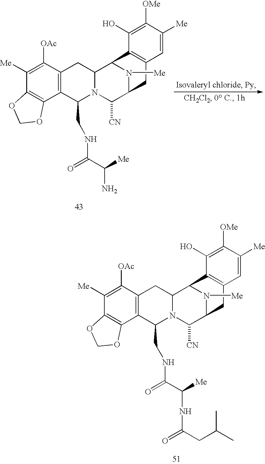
C12=C(C([OAc])=C([Me])C3=C1OCO3)CC1N(C2CNC(C([Me])N)=O)C([CN])C2N([Me])C1C1=C(C2)C=C([Me])C([OMe])=C1O.C12=C(C([OAc])=C([Me])C3=C1OCO3)CC1N(C2CNC(C([Me])NC(=O)CC(C)C)=O)C([CN])C2N([Me])C1C1=C(C2)C=C([Me])C([OMe])=C1O
